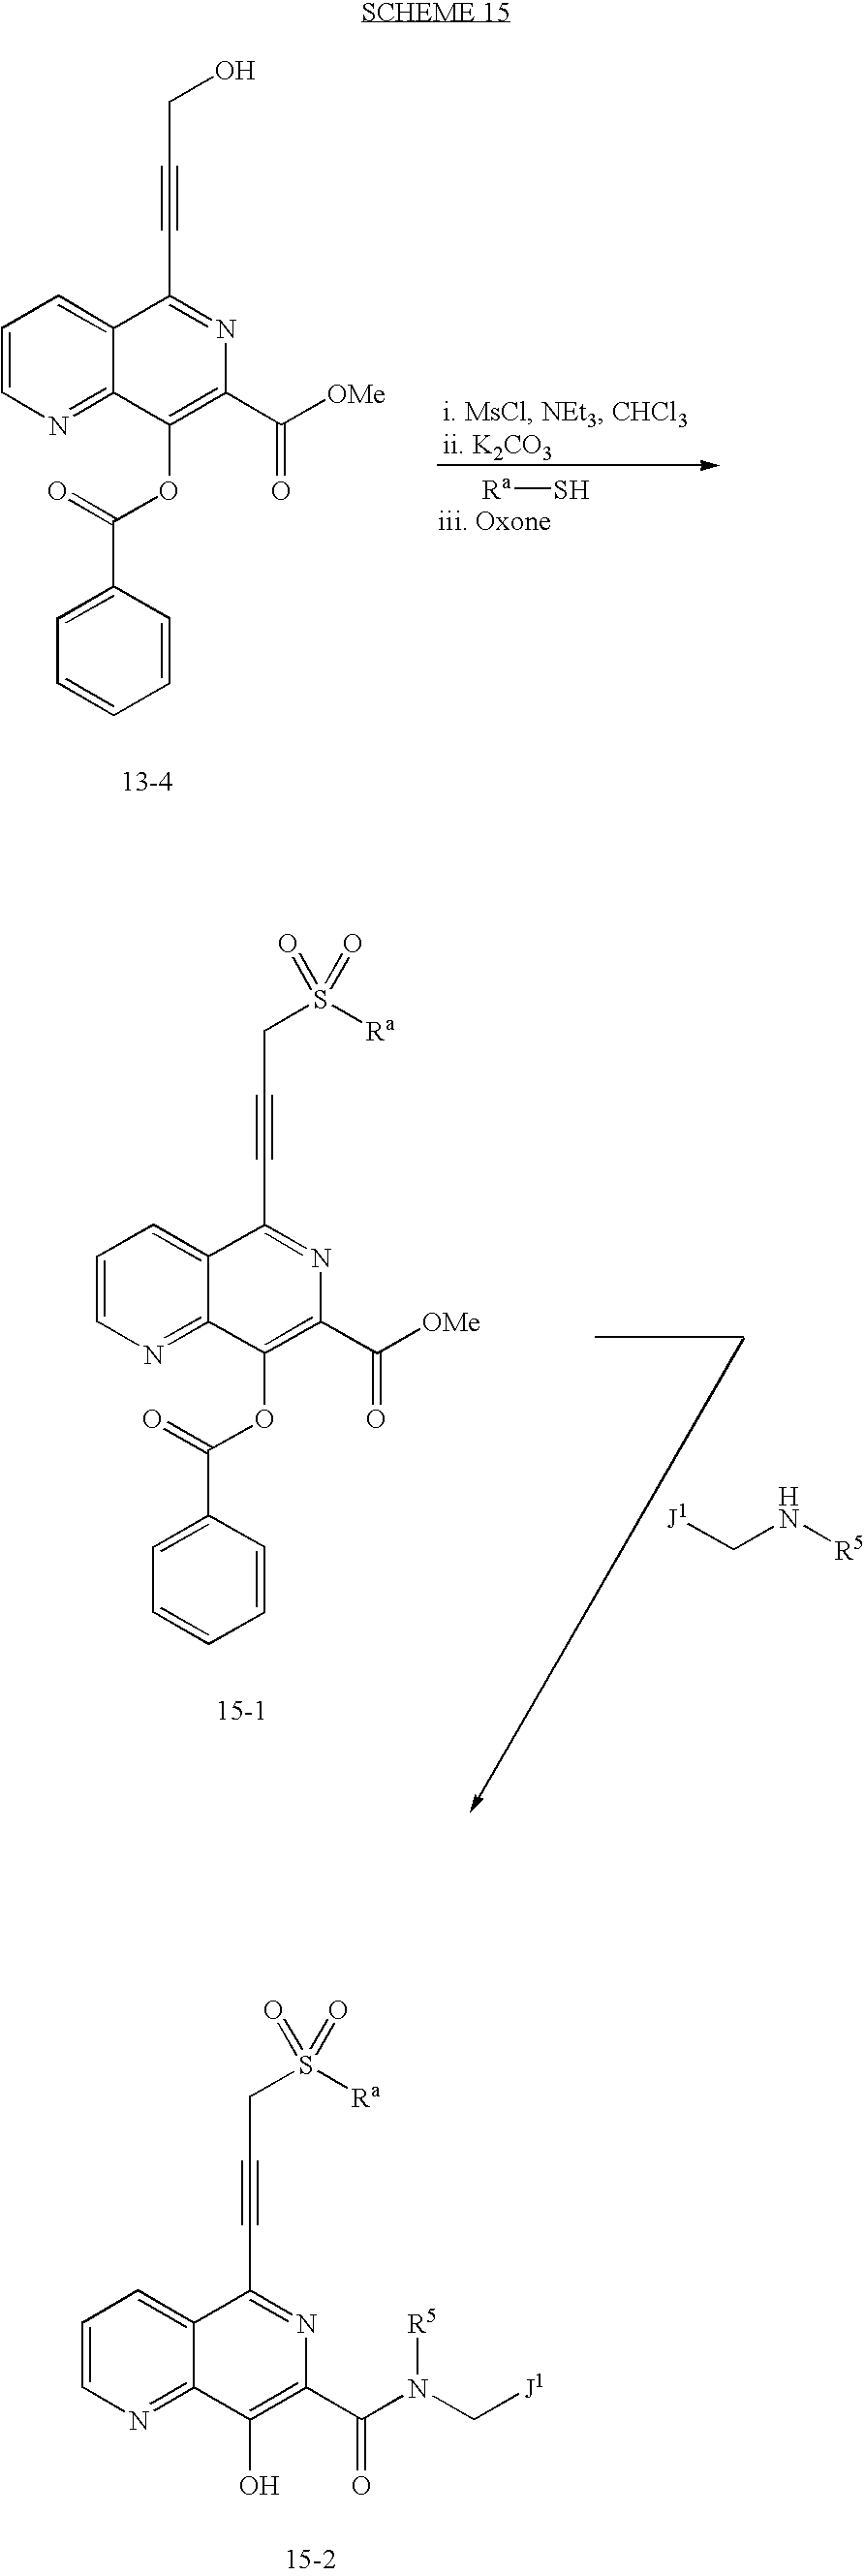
C1=CN=C2C(=C1)C(C#CCO)=NC(C([OMe])=O)=C2OC(=O)C1=CC=CC=C1.[Ra]S.C1=CN=C2C(=C1)C(C#CCS([Ra])(=O)=O)=NC(C([OMe])=O)=C2OC(=O)C1=CC=CC=C1.[J1]CN[R5].C1=CN=C2C(=C1)C(C#CCS([Ra])(=O)=O)=NC(C(N(C[J1])[R5])=O)=C2O
